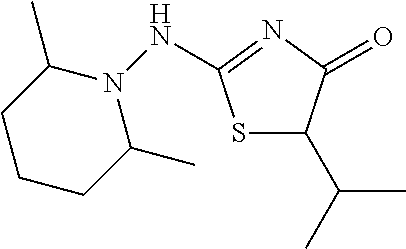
S1C(C(C)C)C(=O)N=C1NN1C(C)CCCC1C
